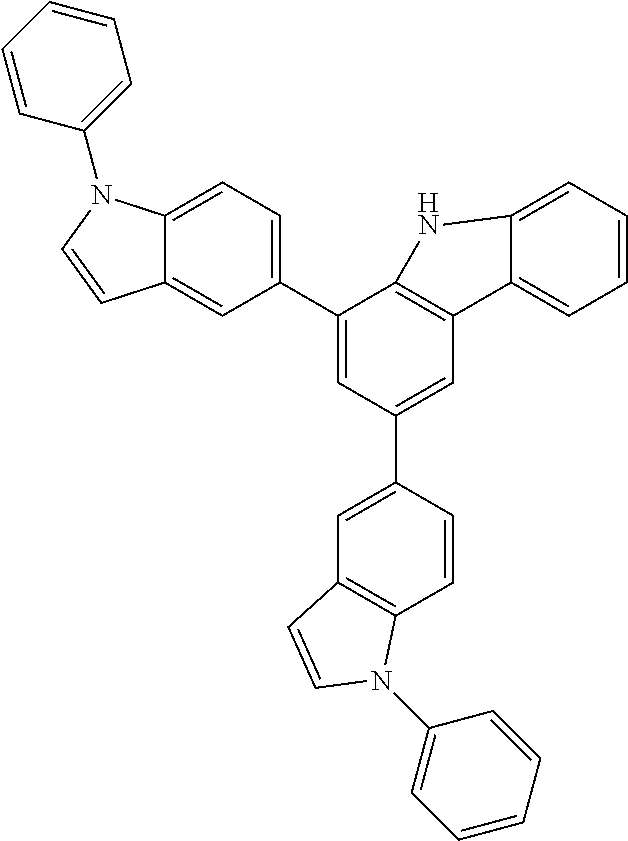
C12=CC=C(C3=CC(C4=CC5=C(C=C4)N(C4=CC=CC=C4)C=C5)=CC4=C3NC3=CC=CC=C43)C=C1C=CN2C1=CC=CC=C1
